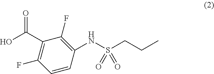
C1=CC(NS(CCC)(=O)=O)=C(F)C(C(O)=O)=C1F
